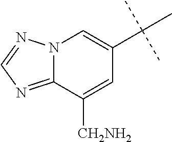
N12C(=NC=N1)C([CH2NH2])=CC(C(C)(C)C)=C2
